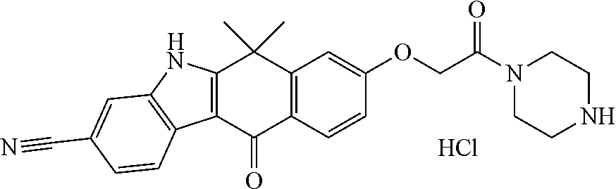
C12=C(C=CC(OCC(=O)N3CCNCC3)=C1)C(=O)C1=C(C2(C)C)NC2=C1C=CC(C#N)=C2.Cl
